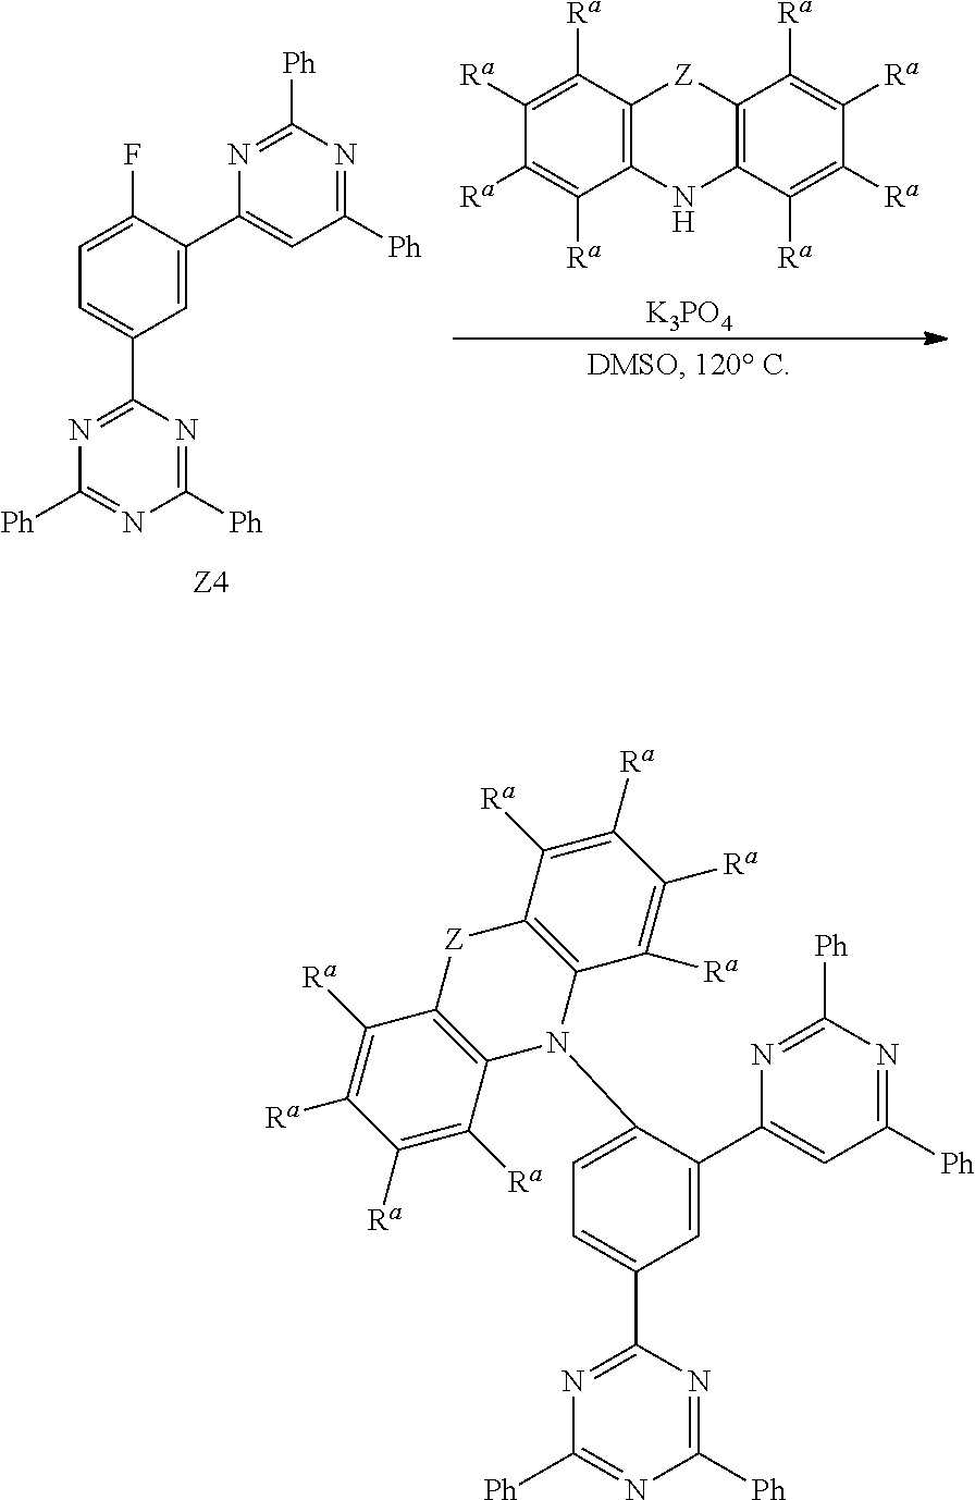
C12=C(C([Ra])=C([Ra])C([Ra])=C1[Ra])[Z]C1=C(N2)C([Ra])=C([Ra])C([Ra])=C1[Ra].[K3PO4].C1=C(C2=CC([Ph])=NC([Ph])=N2)C(F)=CC=C1C1=NC([Ph])=NC([Ph])=N1.C1=C(C2=CC([Ph])=NC([Ph])=N2)C(N2C3=C(C([Ra])=C([Ra])C([Ra])=C3[Ra])[Z]C3=C2C([Ra])=C([Ra])C([Ra])=C3[Ra])=CC=C1C1=NC([Ph])=NC([Ph])=N1
